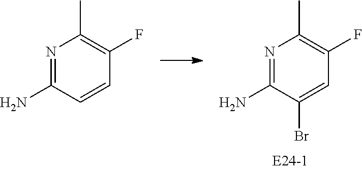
N1=C(N)C(Br)=CC(F)=C1C.N1=C(N)C=CC(F)=C1C
